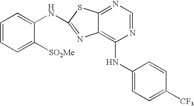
C1=CC=C([SO2Me])C(NC2=NC3=C(NC4=CC=C([CF3])C=C4)N=CN=C3S2)=C1
